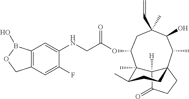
C12([H])C(=O)CCC13C(C)C(O)C(C)(C=C)CC(OC(CNC1=CC4=C(C=C1F)COB4O)=O)C2(C)C(C)CC3
